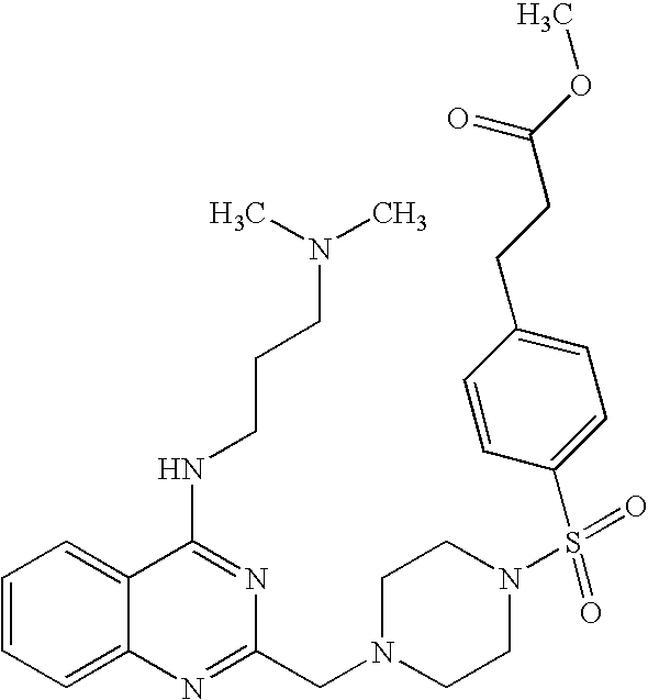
C1=CC=C2C(=C1)C(NCCCN(C)C)=NC(CN1CCN(S(C3=CC=C(CCC(OC)=O)C=C3)(=O)=O)CC1)=N2
